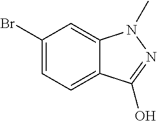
C12=CC=C(Br)C=C1N(C)N=C2O
